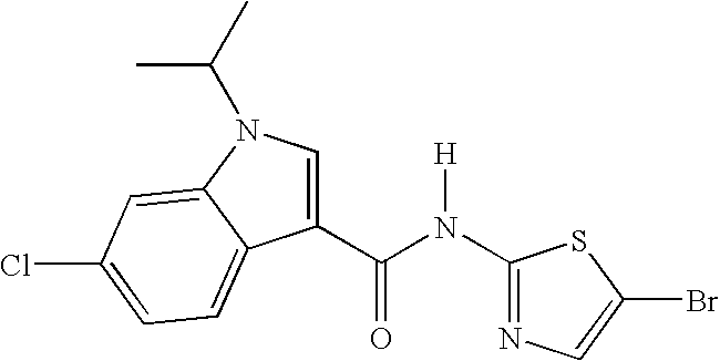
N1=C(N(C(C2=CN(C(C)C)C3=CC(Cl)=CC=C23)=O)[H])SC(Br)=C1
